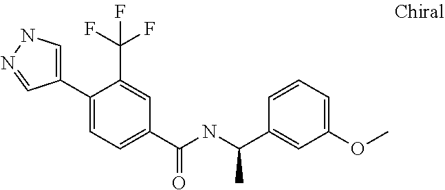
C1=C(C2=CC=C(C(NC(C3=CC(OC)=CC=C3)C)=O)C=C2C(F)(F)F)C=NN1
